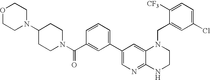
C1(C2=CC=CC(C(N3CCC(N4CCOCC4)CC3)=O)=C2)=CN=C2C(=C1)N(CC1=CC(Cl)=CC=C1[CF3])CCN2
